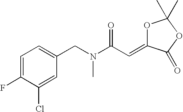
C1=C(F)C(Cl)=CC(CN(C(C=C2OC(C)(C)OC2=O)=O)C)=C1
